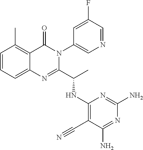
C1=CC=C2C(=C1C)C(=O)N(C1=CN=CC(F)=C1)C(C(C)NC1=C(C#N)C(N)=NC(N)=N1)=N2
